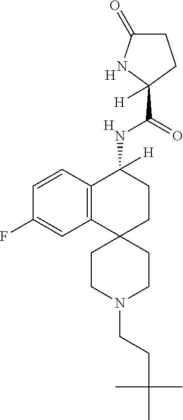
[H].C12=C(C=CC(F)=C1)C(NC(C1([H])CCC(=O)N1)=O)([H])CCC21CCN(CCC(C)(C)C)CC1.[H]
